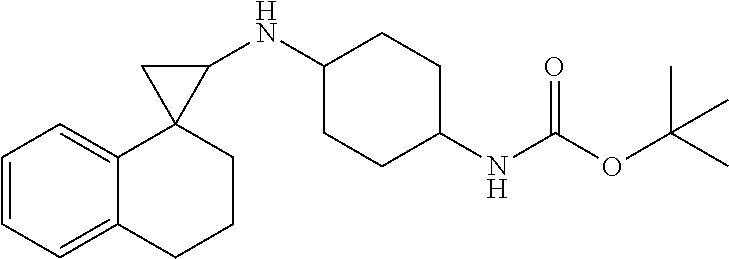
C1=CC=C2C(=C1)CCCC21C(NC2CCC(NC(OC(C)(C)C)=O)CC2)C1
